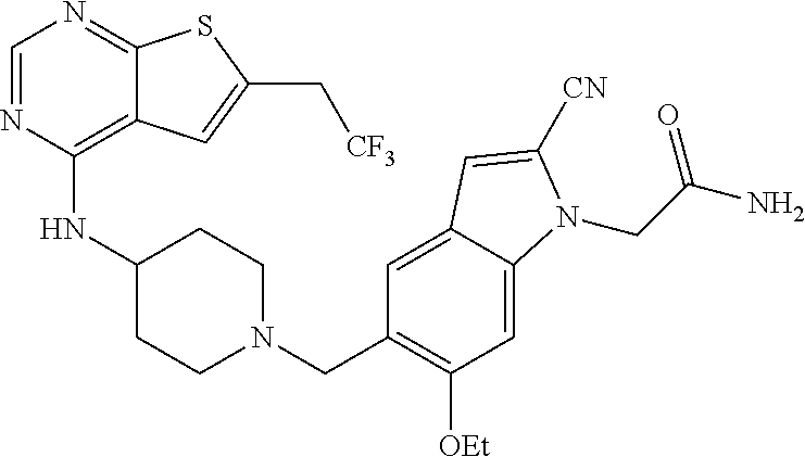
C1=NC(NC2CCN(CC3=C([OEt])C=C4C(=C3)C=C([CN])N4CC(=O)N)CC2)=C2C(=N1)SC(C[CF3])=C2
